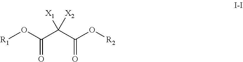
O(C(C(C(O[R2])=O)([X1])[X2])=O)[R1]
